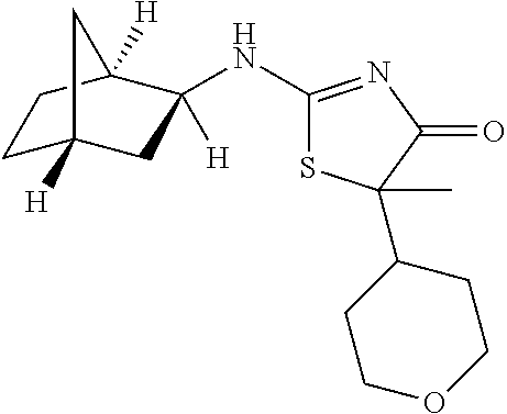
C1(NC2([H])CC3([H])CCC2([H])C3)=NC(=O)C(C)(C2CCOCC2)S1
